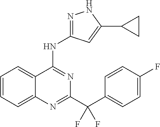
C1=CC=C2C(=C1)C(NC1=NNC(C3CC3)=C1)=NC(C(C1=CC=C(F)C=C1)(F)F)=N2
